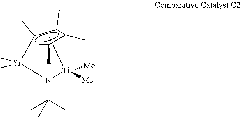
C[Ti]([Me])([Me])N(C(C)(C)C)[Si](c1c(C)c(C)c(C)c1C)(C)C
